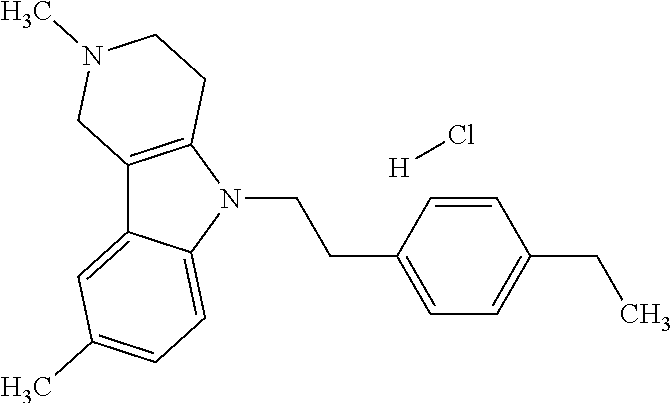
C12=C(N(CCC3=CC=C(CC)C=C3)C3=CC=C(C)C=C13)CCN(C)C2.[H]Cl
